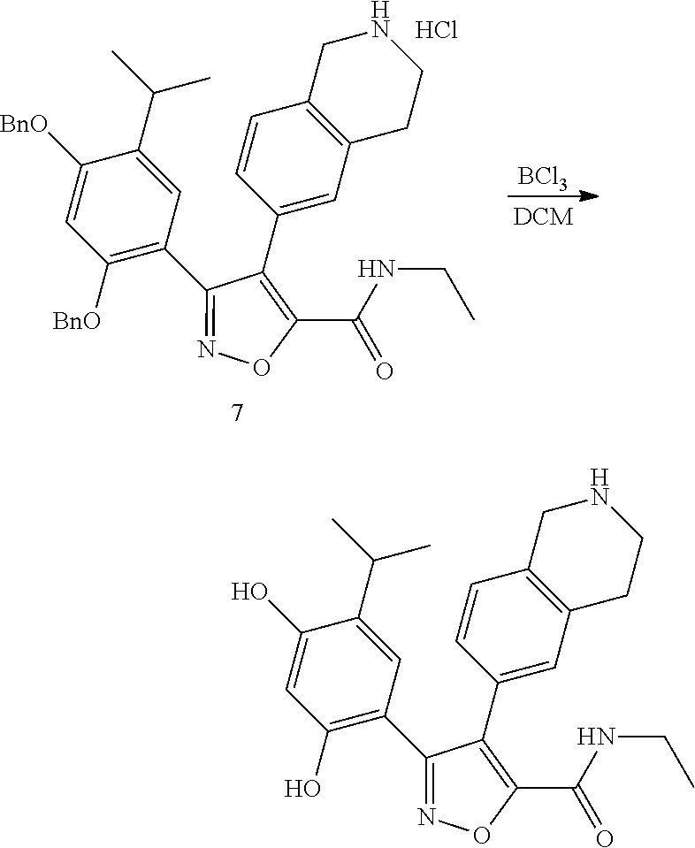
[BCl3].C1([BnO])=CC([BnO])=C(C2=NOC(C(=O)NCC)=C2C2=CC3=C(C=C2)CNCC3)C=C1C(C)C.Cl.C1(O)=CC(O)=C(C2=NOC(C(=O)NCC)=C2C2=CC3=C(C=C2)CNCC3)C=C1C(C)C
